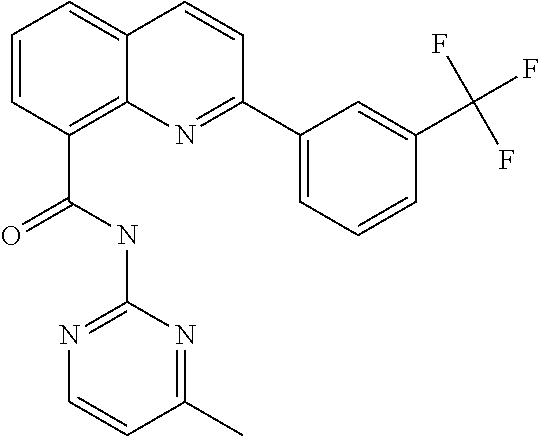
C(C1=C2C(=CC=C1)C=CC(C1=CC=CC(C(F)(F)F)=C1)=N2)(NC1=NC=CC(C)=N1)=O
